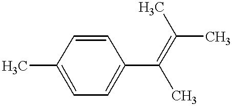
C1=C(C(C)=C(C)C)C=CC(C)=C1
